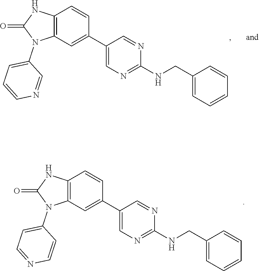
C12=C(NC(=O)N1C1=CC=NC=C1)C=CC(C1=CN=C(NCC3=CC=CC=C3)N=C1)=C2.C12=C(NC(=O)N1C1=CC=CN=C1)C=CC(C1=CN=C(NCC3=CC=CC=C3)N=C1)=C2
